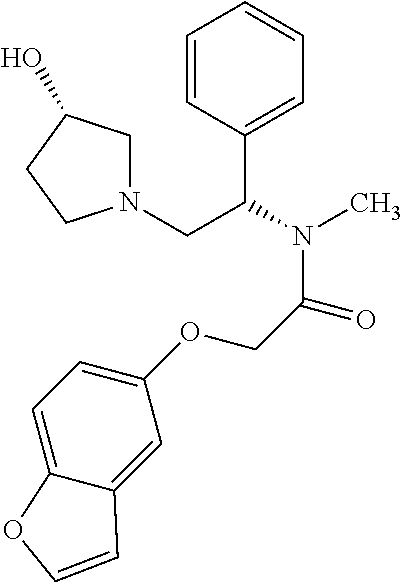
C1=CC(C(CN2CC(O)CC2)N(C)C(COC2=CC=C3C(=C2)C=CO3)=O)=CC=C1
